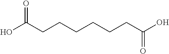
O=C(CCCCCCC(O)=O)O
